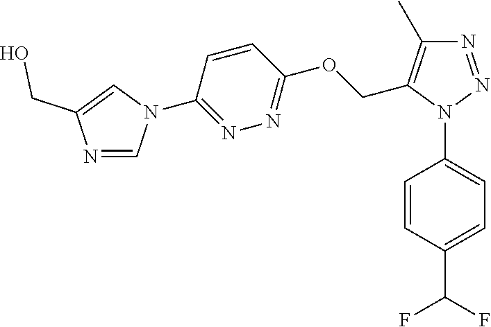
C1=CC(N2N=NC(C)=C2COC2=NN=C(N3C=NC(CO)=C3)C=C2)=CC=C1C(F)F
